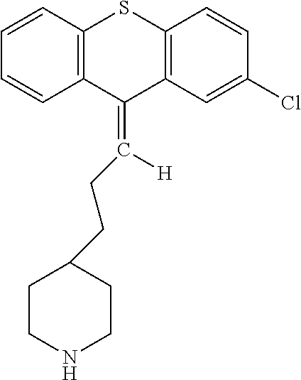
C1=CC2=C(C=C1)C(=C([H])CCC1CCNCC1)C1=C(S2)C=CC(Cl)=C1
